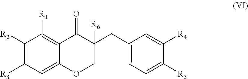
C1(CC2([R6])C(=O)C3=C([R1])C([R2])=C([R3])C=C3OC2)=CC=C([R5])C([R4])=C1
